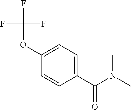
C1(C(N(C)C)=O)=CC=C(OC(F)(F)F)C=C1
